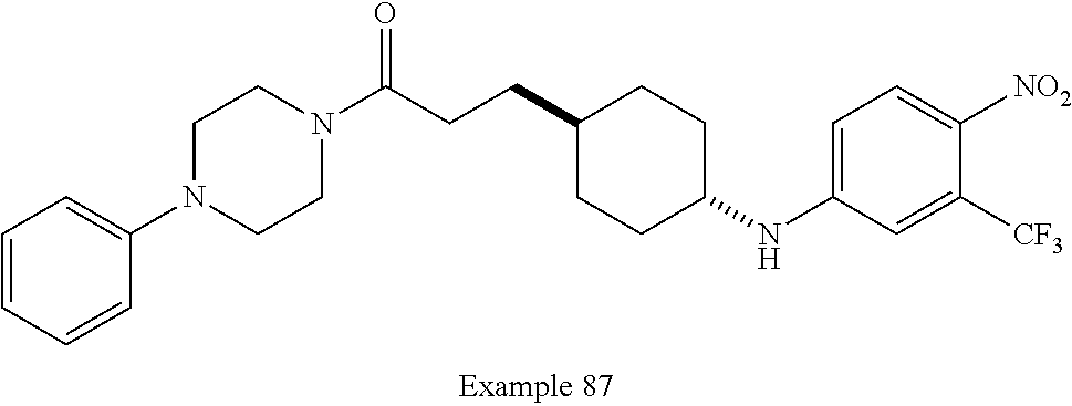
C1=CC=CC(N2CCN(C(CCC3CCC(NC4=CC=C([NO2])C([CF3])=C4)CC3)=O)CC2)=C1
